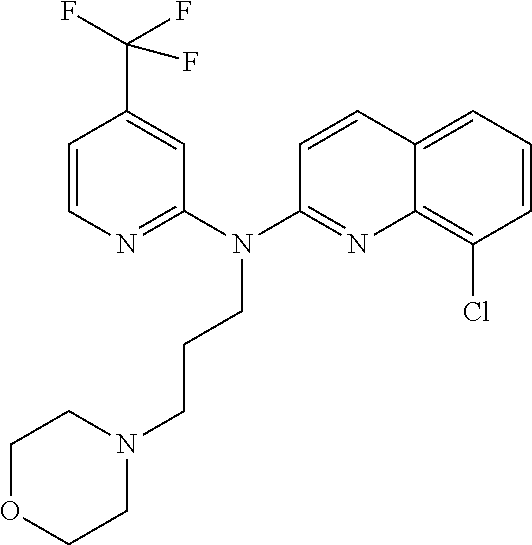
C1=CN=C(N(C2=NC3=C(Cl)C=CC=C3C=C2)CCCN2CCOCC2)C=C1C(F)(F)F
